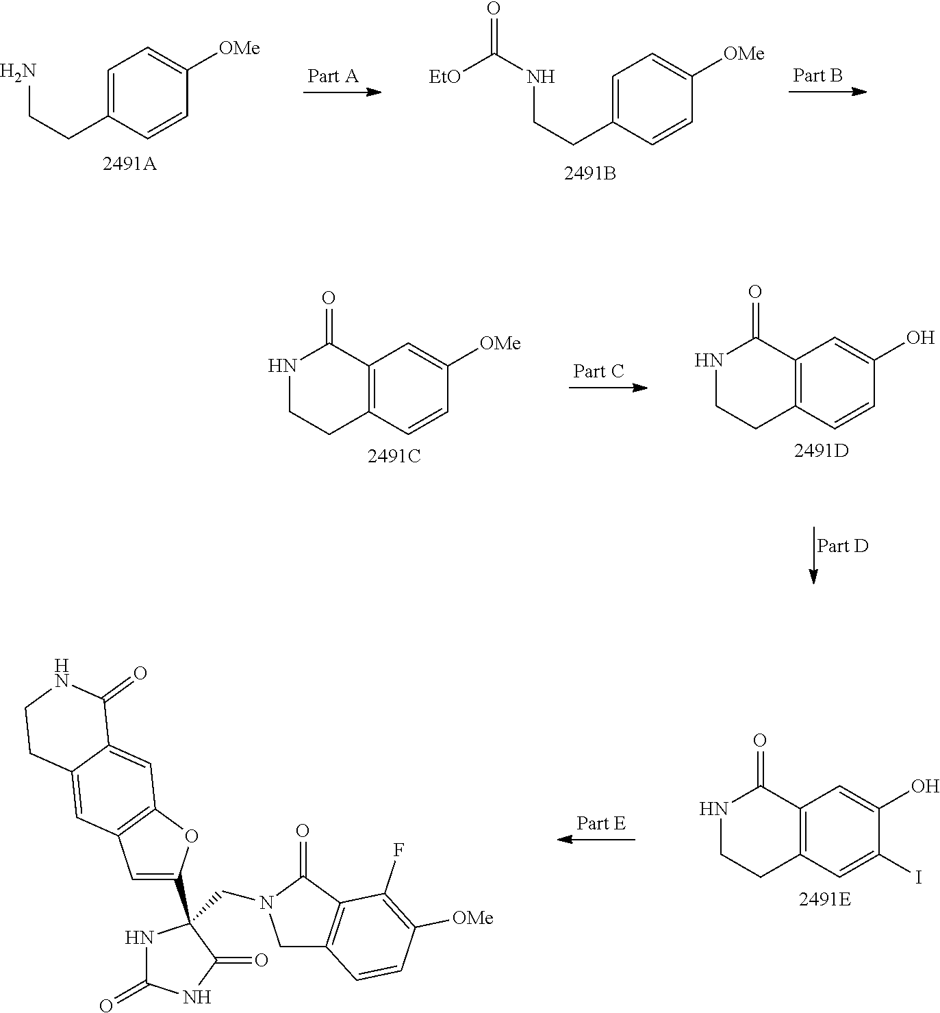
C1=C(CCN)C=CC([OMe])=C1.C1=C(CCNC([EtO])=O)C=CC([OMe])=C1.C12=C(C=CC([OMe])=C1)CCNC2=O.C12=C(C=CC(O)=C1)CCNC2=O.C12=C(C=C(I)C(O)=C1)CCNC2=O.C1C2=C(C(=O)N1CC1(C3=CC4=C(O3)C=C3C(=C4)CCNC3=O)NC(=O)NC1=O)C(F)=C([OMe])C=C2
